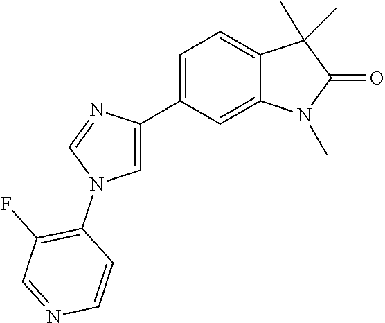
C1(C2=CN(C3=C(F)C=NC=C3)C=N2)=CC=C2C(=C1)N(C)C(=O)C2(C)C
